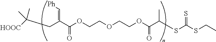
C(CC(=C[Ph])C(OCCOCCOC(C(C)SC(=S)SCC)=O)=O)(C)([HOOC])C
